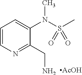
C1=CN=C(CN)C(N(S(C)(=O)=O)C)=C1.[AcOH]
